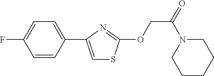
C1=CC(C2=CSC(OCC(=O)N3CCCCC3)=N2)=CC=C1F
